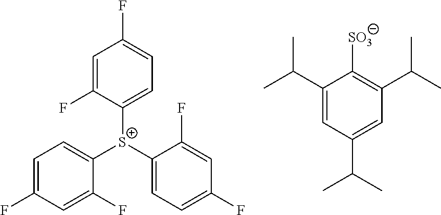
C1([S+](C2=CC=C(F)C=C2F)C2=CC=C(F)C=C2F)=CC=C(F)C=C1F.C1(C(C)C)=CC(C(C)C)=CC(C(C)C)=C1[SO3]
